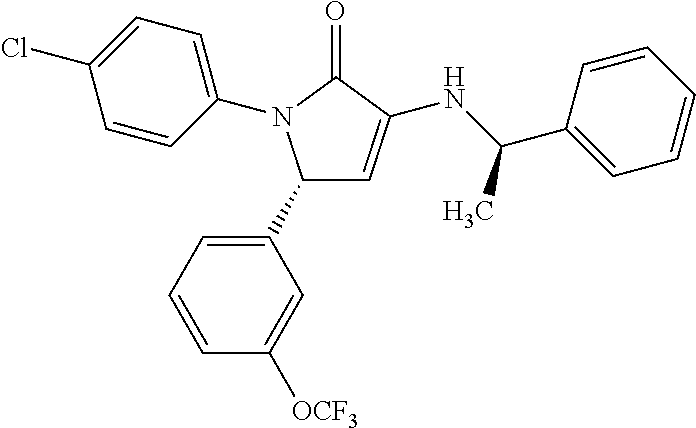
C1(C2=CC=CC([OCF3])=C2)C=C(NC(C2=CC=CC=C2)C)C(=O)N1C1=CC=C(Cl)C=C1
